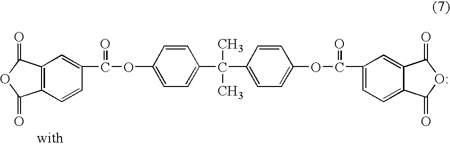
C12=C(C=CC(C(=O)OC3=CC=C(C(C)(C)C4=CC=C(OC(=O)C5=CC=C6C(=C5)C(=O)OC6=O)C=C4)C=C3)=C1)C(=O)OC2=O
